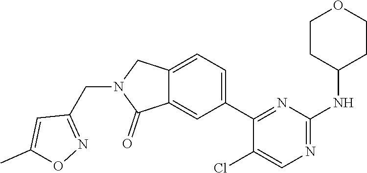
C12=CC(C3=NC(NC4CCOCC4)=NC=C3Cl)=CC=C1CN(CC1=NOC(C)=C1)C2=O
